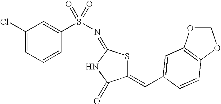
C1(=CC2=CC3=C(OCO3)C=C2)SC(=NS(=O)(=O)C2=CC(Cl)=CC=C2)NC1=O
